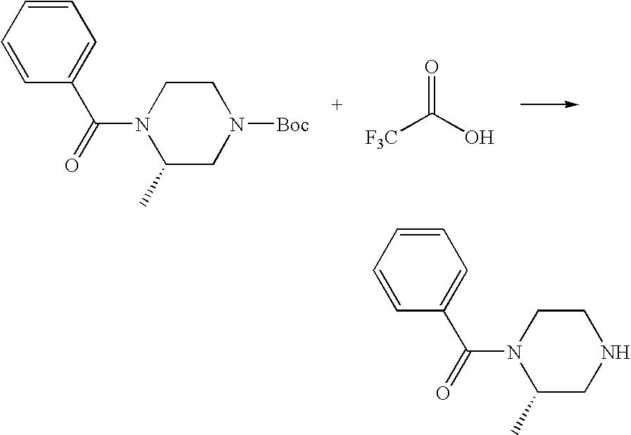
O=C(O)[F3C].C1(C)CN([Boc])CCN1C(C1=CC=CC=C1)=O.C1(C)CNCCN1C(C1=CC=CC=C1)=O
